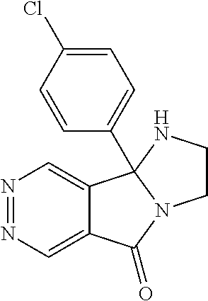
C12=CN=NC=C1C1(C3=CC=C(Cl)C=C3)N(C2=O)CCN1
